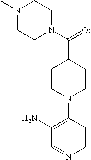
C1=NC=CC(N2CCC(C(N3CCN(C)CC3)=O)CC2)=C1N
